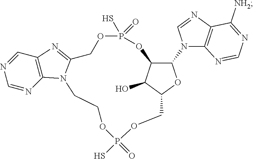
C12COP(S)(=O)OCCN3C(=NC4=C3N=CN=C4)COP(S)(=O)OC(C(N3C4=C(N=C3)C([NH2])=NC=N4)O1)C2O
